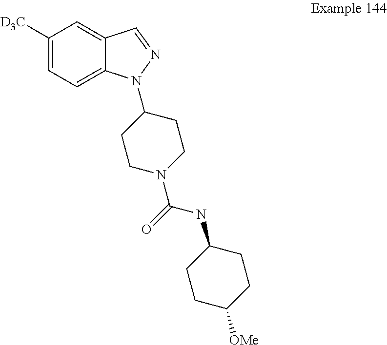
C1([D3C])=CC=C2C(=C1)C=NN2C1CCN(C(NC2CCC([OMe])CC2)=O)CC1
